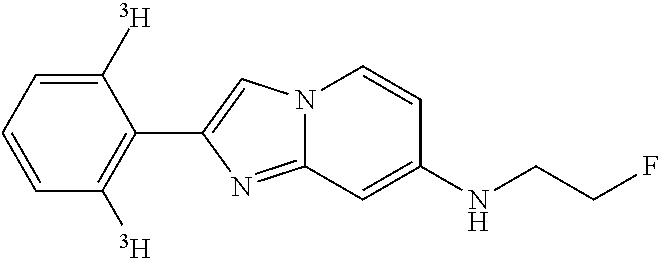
C1(C2=CN3C(=N2)C=C(NCCF)C=C3)=C([T])C=CC=C1[T]
